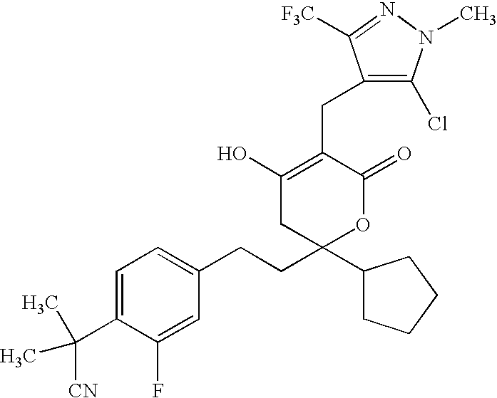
C1=C(C([CN])(C)C)C(F)=CC(CCC2(C3CCCC3)OC(=O)C(CC3=C(Cl)N(C)N=C3[F3C])=C(O)C2)=C1
